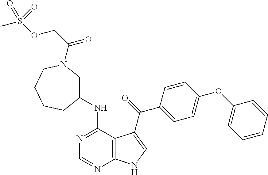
C1=CC=CC(OC2=CC=C(C(=O)C3=CNC4=C3C(NC3CN(C(COS(C)(=O)=O)=O)CCCC3)=NC=N4)C=C2)=C1
